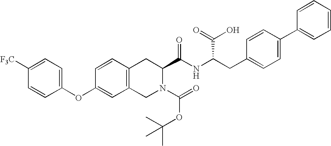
O(C1=CC2=C(C=C1)CC(C(NC(CC1=CC=C(C3=CC=CC=C3)C=C1)C(=O)O)=O)N(C(=O)OC(C)(C)C)C2)C1=CC=C([F3C])C=C1
